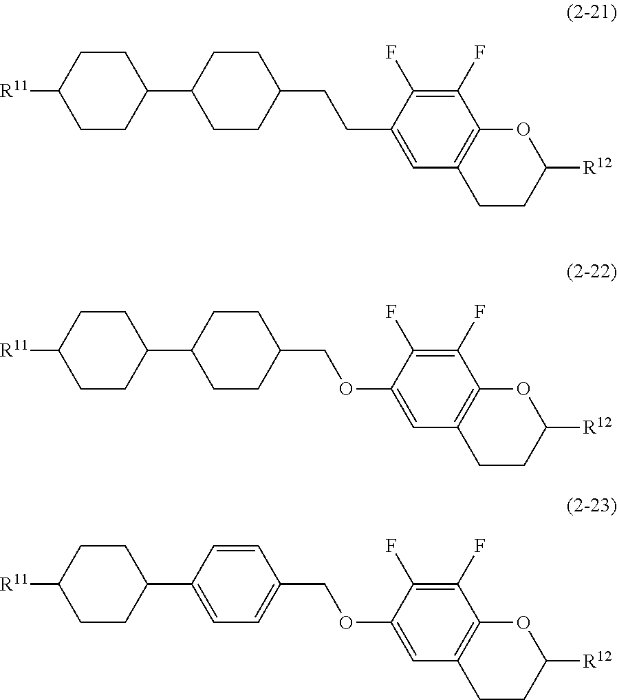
C1CC(C2CCC(CCC3=CC4=C(C(F)=C3F)OC([R12])CC4)CC2)CCC1[R11].C1CC(C2CCC(COC3=CC4=C(C(F)=C3F)OC([R12])CC4)CC2)CCC1[R11].C1CC(C2=CC=C(COC3=CC4=C(C(F)=C3F)OC([R12])CC4)C=C2)CCC1[R11]
